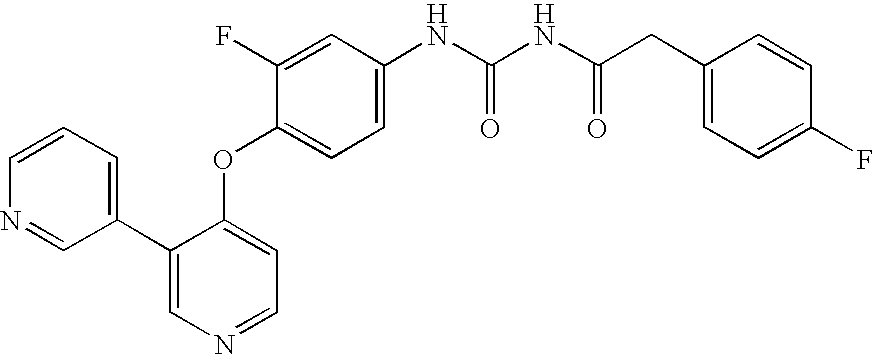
C1=CC=C(C2=CN=CC=C2OC2=CC=C(NC(NC(CC3=CC=C(F)C=C3)=O)=O)C=C2F)C=N1
